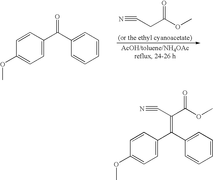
N#CCC(OC)=O.C1=C(C(C2=CC=CC=C2)=O)C=CC(OC)=C1.C1=C(C(C2=CC=CC=C2)=C(C#N)C(OC)=O)C=CC(OC)=C1
